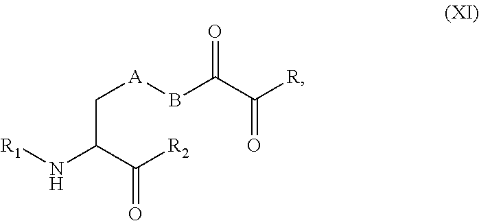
C([A]BC(C(=O)[R])=O)C(N[R1])C([R2])=O
